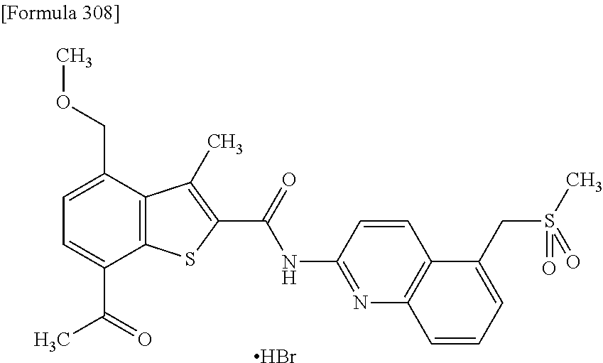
C1=C(C(=O)C)C2=C(C(COC)=C1)C(C)=C(C(=O)NC1=NC3=C(C=C1)C(CS(C)(=O)=O)=CC=C3)S2.Br
